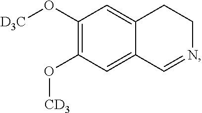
C1(O[D3C])=C(O[CD3])C=C2C(=C1)CCN=C2
